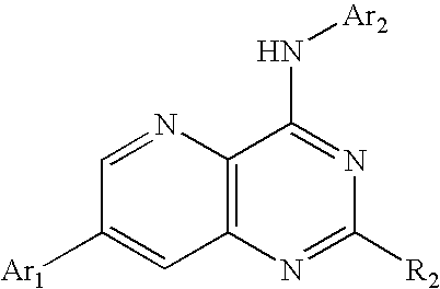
C12=C(N=C([R2])N=C1N[Ar2])C=C([Ar1])C=N2
